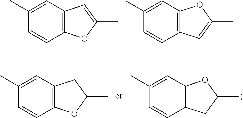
C12=C(C=C(C)C=C1)C=C(C)O2.C12=C(C=C(C)C=C1)OC(C)=C2.C12=C(C=C(C)C=C1)CC(C)O2.C12=C(C=C(C)C=C1)OC(C)C2
